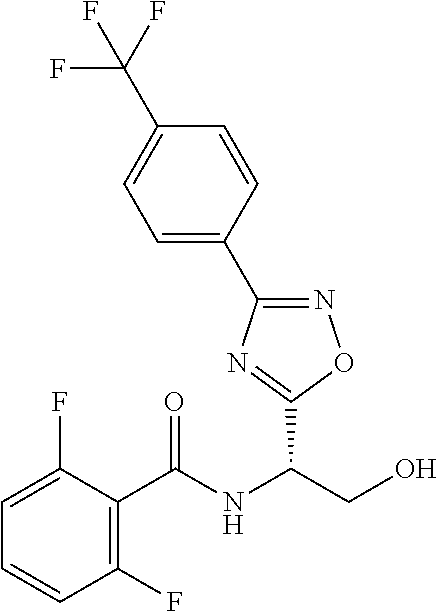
C(NC(CO)C1=NC(C2=CC=C(C(F)(F)F)C=C2)=NO1)(=O)C1=C(F)C=CC=C1F
